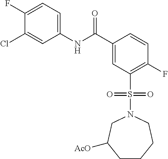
C1(F)=CC=C(NC(C2=CC(S(N3CC([AcO])CCCC3)(=O)=O)=C(F)C=C2)=O)C=C1Cl
